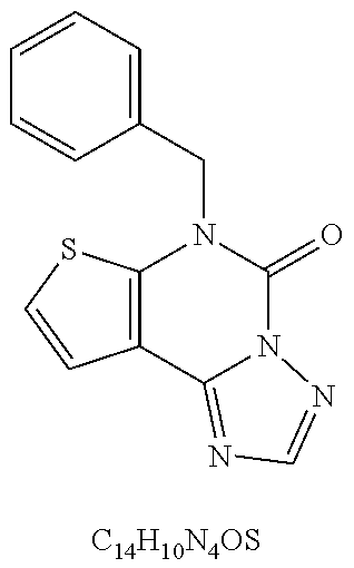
[C14H10N4OS].C12=C(SC=C1)N(CC1=CC=CC=C1)C(=O)N1C2=NC=N1
